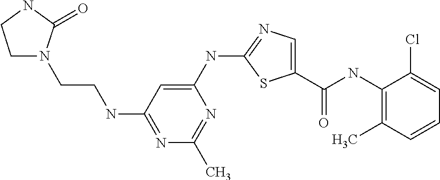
C1(NC(C2=CN=C(NC3=CC(NCCN4CCNC4=O)=NC(C)=N3)S2)=O)=C(C)C=CC=C1Cl
